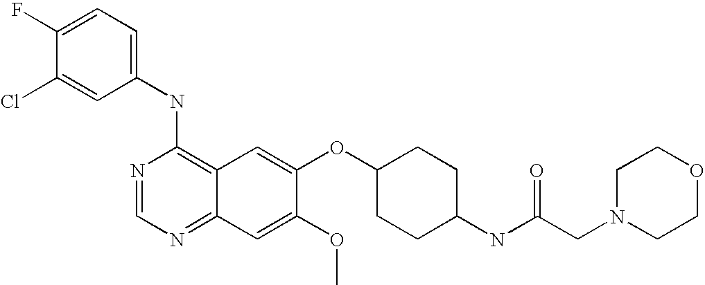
C1(NC2=C3C(=NC=N2)C=C(OC)C(OC2CCC(NC(CN4CCOCC4)=O)CC2)=C3)=CC=C(F)C(Cl)=C1
